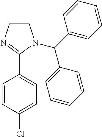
C1=CC(Cl)=CC=C1C1=NCCN1C(C1=CC=CC=C1)C1=CC=CC=C1
